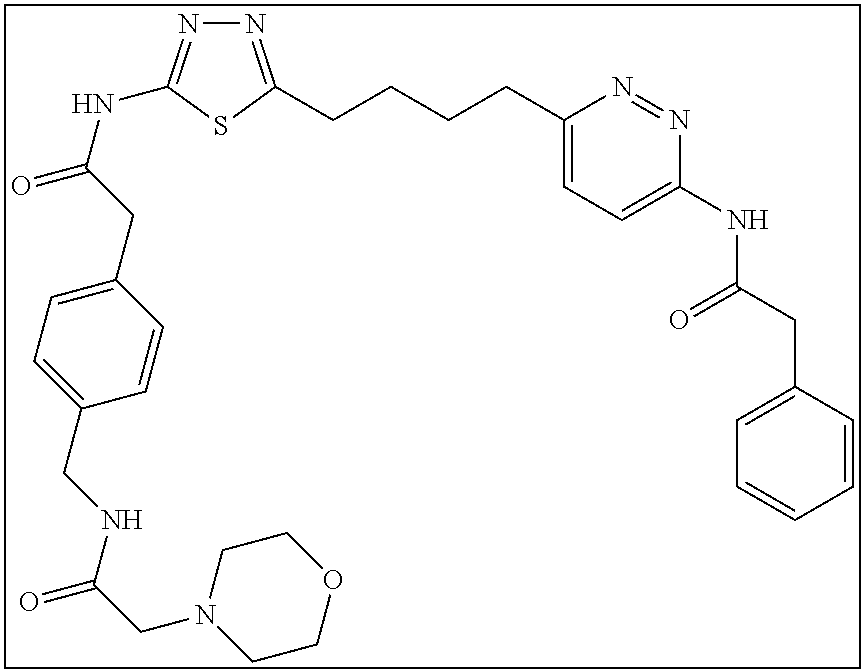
N1=C(CCCCC2=CC=C(NC(=O)CC3=CC=CC=C3)N=N2)SC(NC(=O)CC2=CC=C(CNC(=O)CN3CCOCC3)C=C2)=N1
